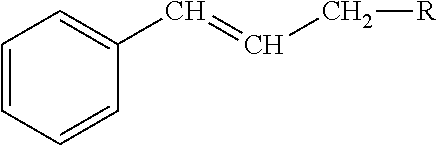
C1=CC=CC(C=CC[R])=C1
